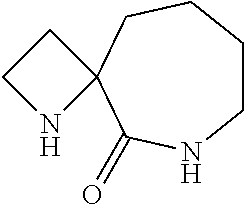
C1CCCC2(C(=O)N1)CCN2
